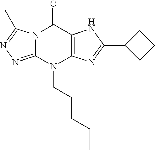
C1(C2=NC3=C(N2)C(=O)N2C(=NN=C2C)N3CCCCC)CCC1
